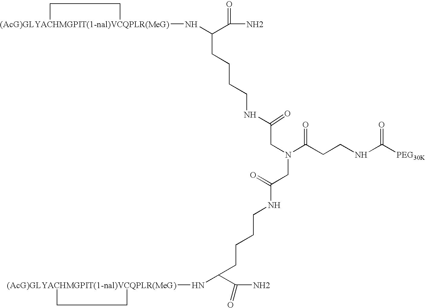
[(AcG)GLYACHMGPIT(1-nal)VCQPLR(MeG)]1(NC(C(N)=O)CCCCNC(CN(C(CCNC(=O)[PEG30K])=O)CC(NCCCCC(N[(AcG)GLYACHMGPIT(1-nal)VCQPLR(MeG)]2CC2)C(N)=O)=O)=O)CC1
